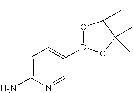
C1=C(N)N=CC(B2OC(C)(C)C(C)(C)O2)=C1
